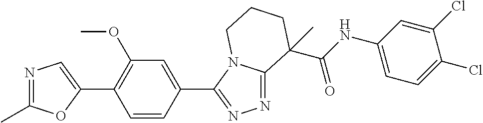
N1=C(C)OC(C2=C(OC)C=C(C3=NN=C4N3CCCC4(C)C(=O)NC3=CC=C(Cl)C(Cl)=C3)C=C2)=C1
